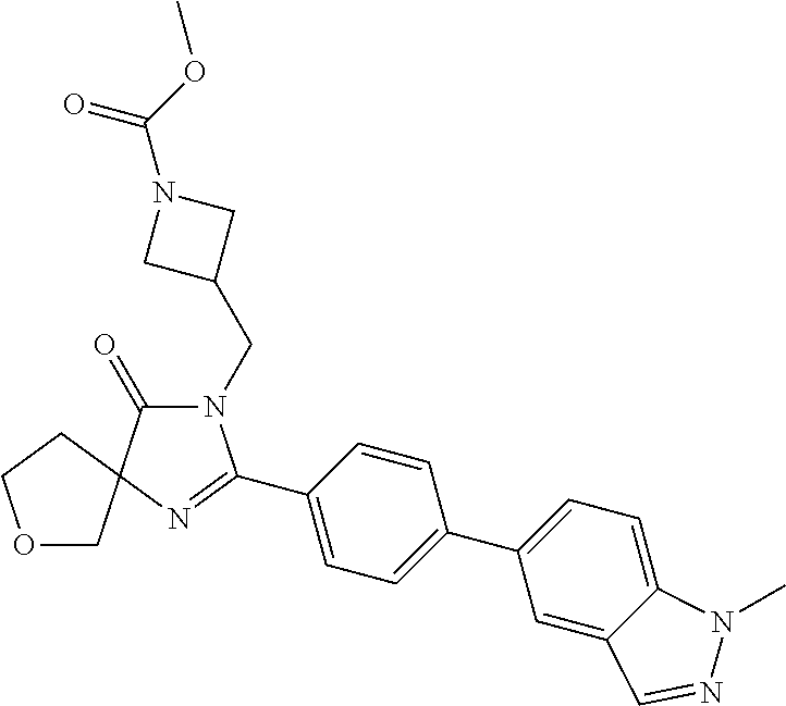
N1(CC2CN(C(OC)=O)C2)C(=O)C2(N=C1C1=CC=C(C3=CC=C4C(=C3)C=NN4C)C=C1)CCOC2
